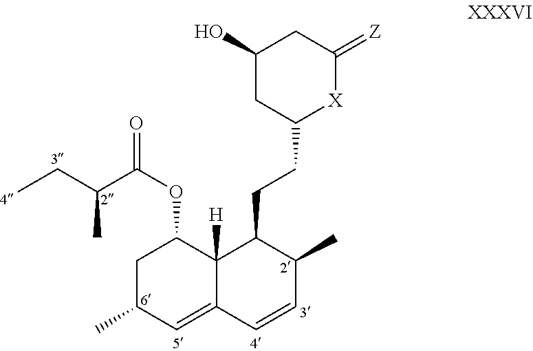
C1C(C)C=C2C([H])(C1OC(=O)C(CC)C)C(CCC1[X]C(=[Z])CC(O)C1)C(C)C=C2
